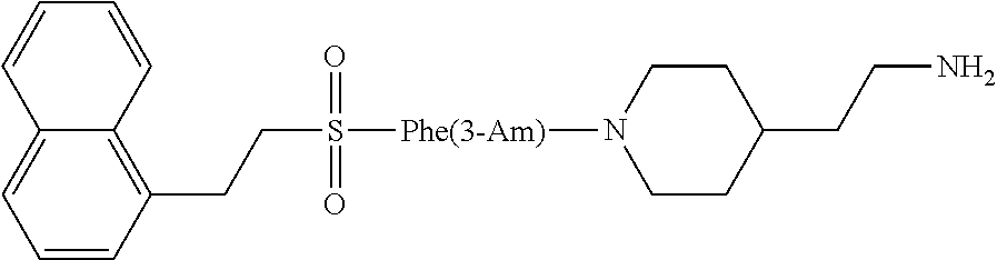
C(S(=O)(=O)[Phe(3-Am)]N1CCC(CCN)CC1)CC1=C2C(=CC=C1)C=CC=C2
